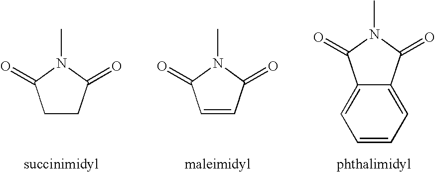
C1CC(=O)N(C)C1=O.C12=CC=CC=C1C(=O)N(C)C2=O.C1=CC(=O)N(C)C1=O
